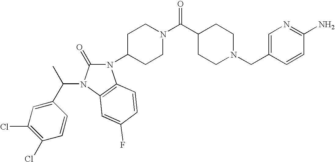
C1=CC(CN2CCC(C(N3CCC(N4C(=O)N(C(C5=CC(Cl)=C(Cl)C=C5)C)C5=C4C=CC(F)=C5)CC3)=O)CC2)=CN=C1N
